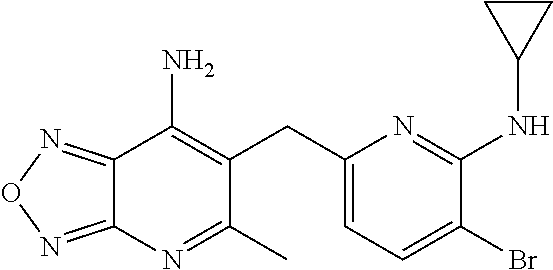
C12=NON=C1N=C(C)C(CC1=CC=C(Br)C(NC3CC3)=N1)=C2N
